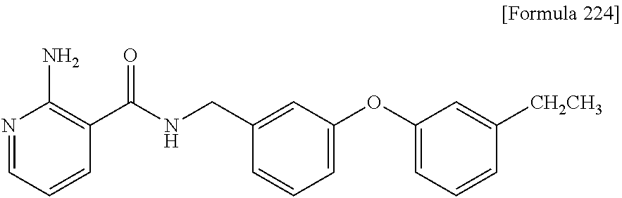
N1=CC=CC(C(NCC2=CC(OC3=CC=CC([CH2CH3])=C3)=CC=C2)=O)=C1N
